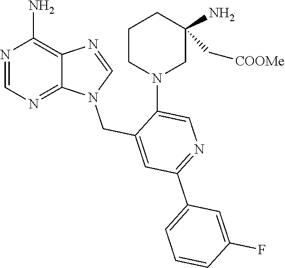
N1=CN(CC2=CC(C3=CC=CC(F)=C3)=NC=C2N2CC(N)(C[COOMe])CCC2)C2=NC=NC(N)=C12
